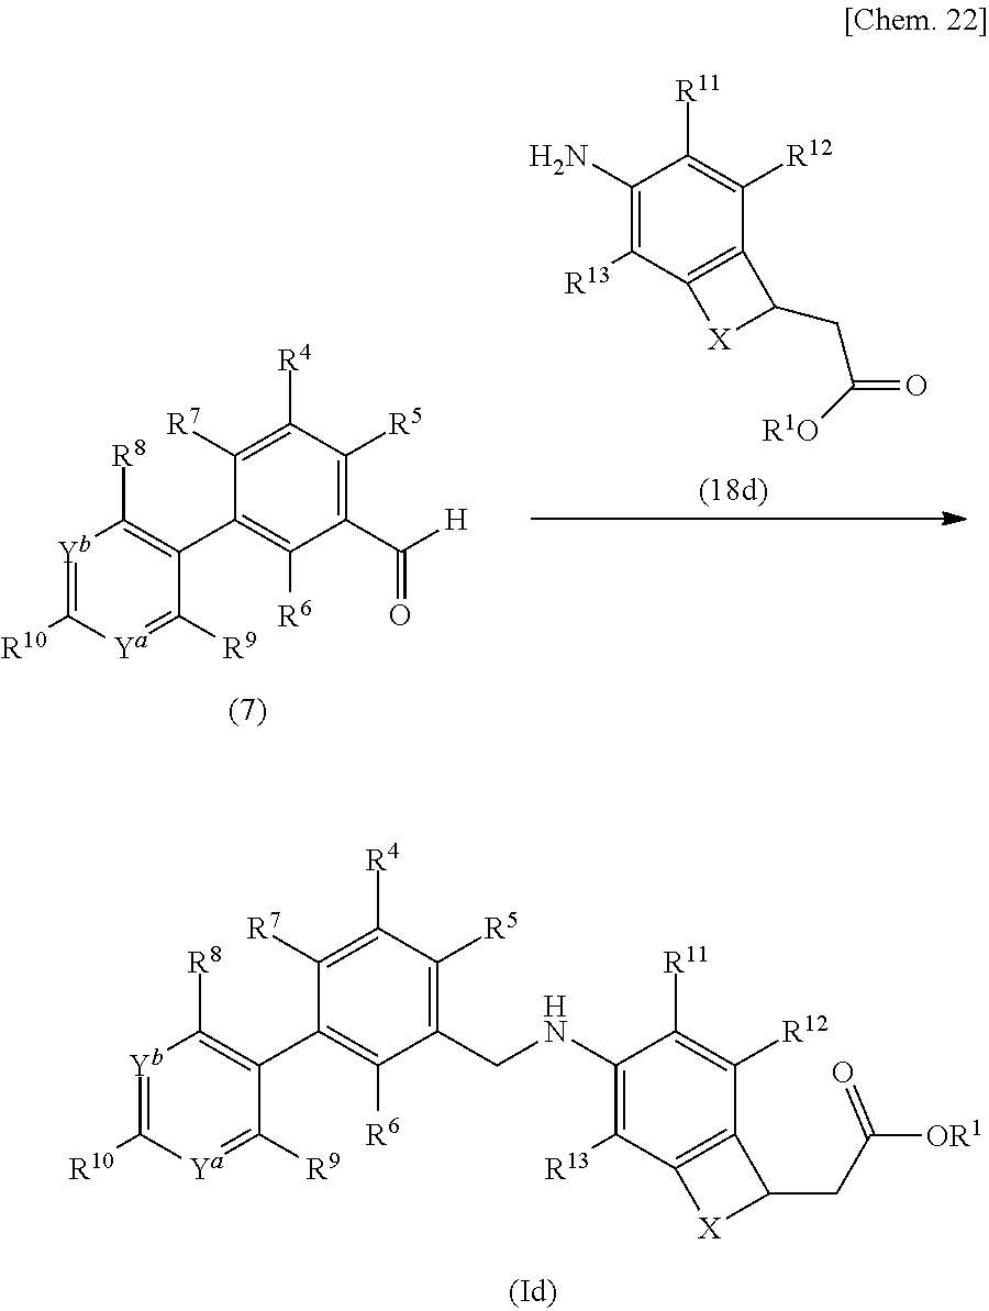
[Yb]1=C([R10])[Ya]=C([R9])C(C2=C([R6])C(CNC3=C([R13])C4=C(C([R12])=C3[R11])C(CC([OR1])=O)[X]4)=C([R5])C([R4])=C2[R7])=C1[R8].[Yb]1=C([R10])[Ya]=C([R9])C(C2=C([R6])C(C([H])=O)=C([R5])C([R4])=C2[R7])=C1[R8].C1(N)=C([R13])C2=C(C([R12])=C1[R11])C(CC([R1O])=O)[X]2
